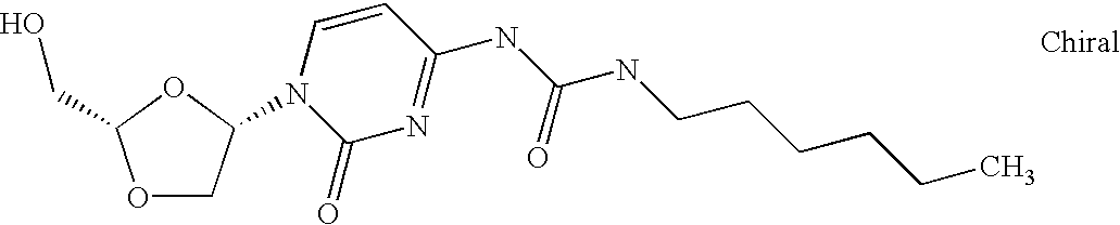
O1CC(N2C(=O)N=C(NC(NCCCCCC)=O)C=C2)OC1CO
